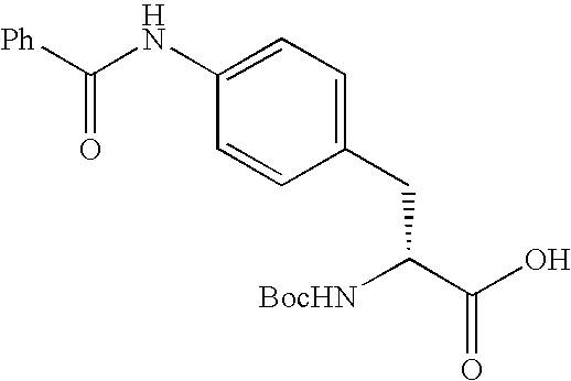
[BocHN]C(C(O)=O)CC1=CC=C(NC([Ph])=O)C=C1
